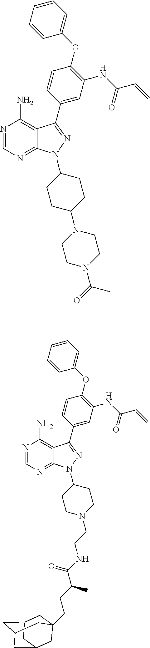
N1=CN=C2C(=C1N)C(C1=CC(NC(C=C)=O)=C(OC3=CC=CC=C3)C=C1)=NN2C1CCC(N2CCN(C(=O)C)CC2)CC1.N1=CN=C2C(=C1N)C(C1=CC(NC(C=C)=O)=C(OC3=CC=CC=C3)C=C1)=NN2C1CCN(CCNC(C(CCC23CC4CC(CC(C2)C4)C3)C)=O)CC1
